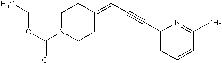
O(C(N1CCC(=CC#CC2=CC=CC(C)=N2)CC1)=O)CC
